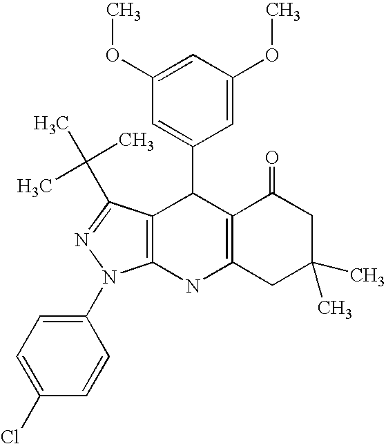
C12=C(NC3=C(C1C1=CC(OC)=CC(OC)=C1)C(C(C)(C)C)=NN3C1=CC=C(Cl)C=C1)CC(C)(C)CC2=O
